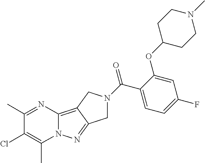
C12=C3C(=NN1C(C)=C(Cl)C(C)=N2)CN(C(C1=CC=C(F)C=C1OC1CCN(C)CC1)=O)C3
